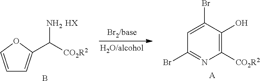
C1=COC(C([CO2R2])N)=C1.B.C1(Br)=CC(Br)=NC([CO2R2])=C1O.[A].[HX]
